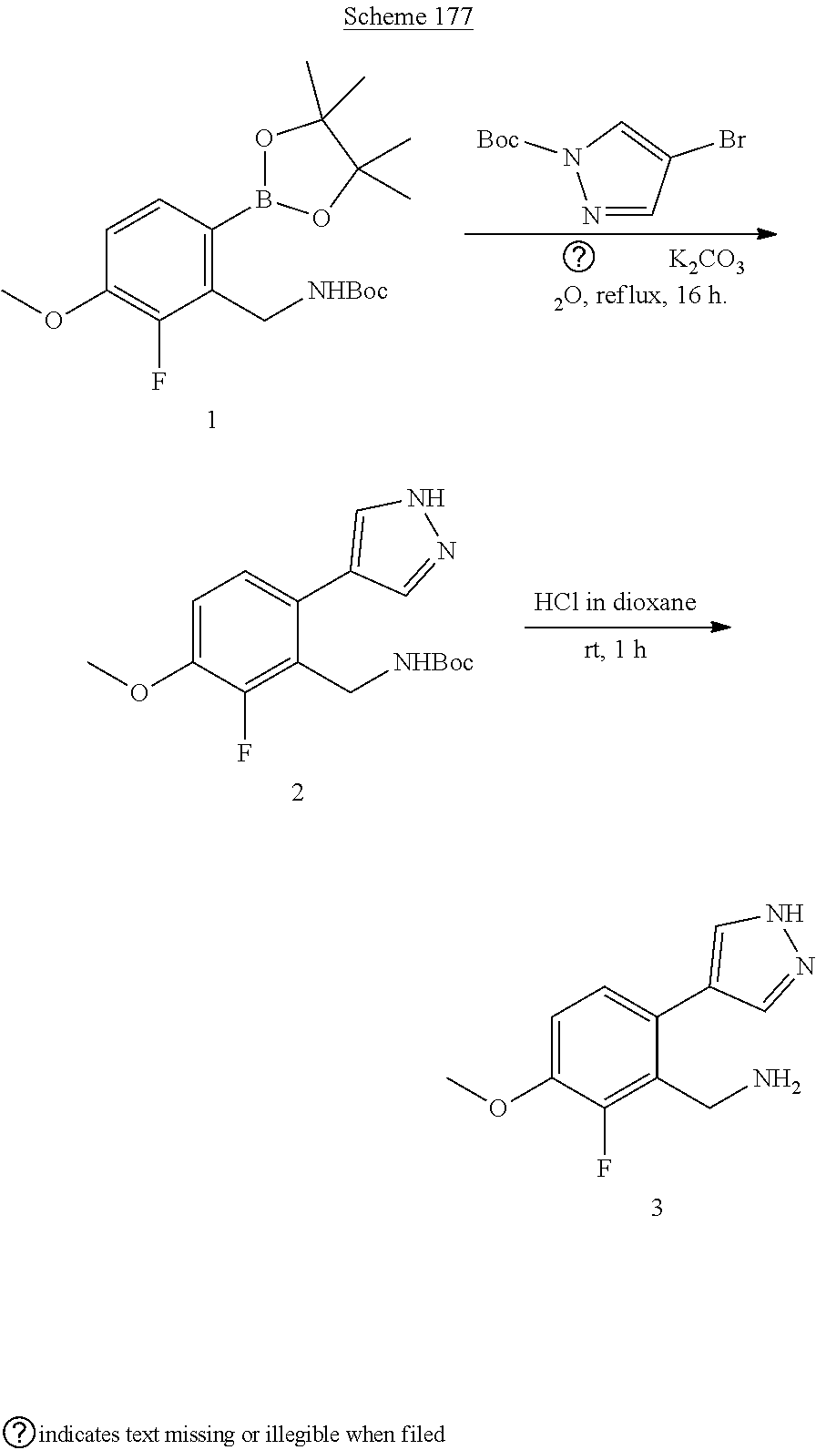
C1=CC(OC)=C(F)C(C[NHBoc])=C1B1OC(C)(C)C(C)(C)O1.N1=CC(Br)=CN1[Boc].C1=C(C2=CNN=C2)C(C[NHBoc])=C(F)C(OC)=C1.C1=C(C2=CNN=C2)C(CN)=C(F)C(OC)=C1
